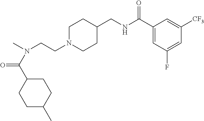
C(CN1CCC(CNC(C2=CC(F)=CC([CF3])=C2)=O)CC1)N(C)C(C1CCC(C)CC1)=O
